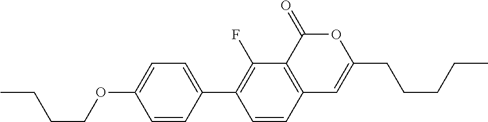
C12=C(C(=O)OC(CCCCC)=C1)C(F)=C(C1=CC=C(OCCCC)C=C1)C=C2
